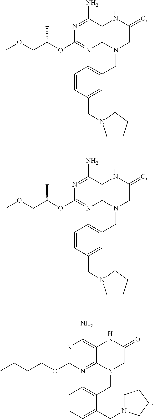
N1=C(OCCCC)N=C2C(=C1N)NC(=O)CN2CC1=CC=CC=C1CN1CCCC1.N1=C(N)C2=C(N=C1OC(COC)C)N(CC1=CC=CC(CN3CCCC3)=C1)CC(=O)N2.N1=C(N)C2=C(N=C1OC(COC)C)N(CC1=CC=CC(CN3CCCC3)=C1)CC(=O)N2
